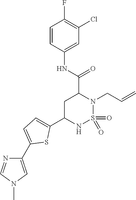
C1C(C2=CC=C(C3=CN(C)C=N3)S2)NS(=O)(=O)N(CC=C)C1C(NC1=CC(Cl)=C(F)C=C1)=O
